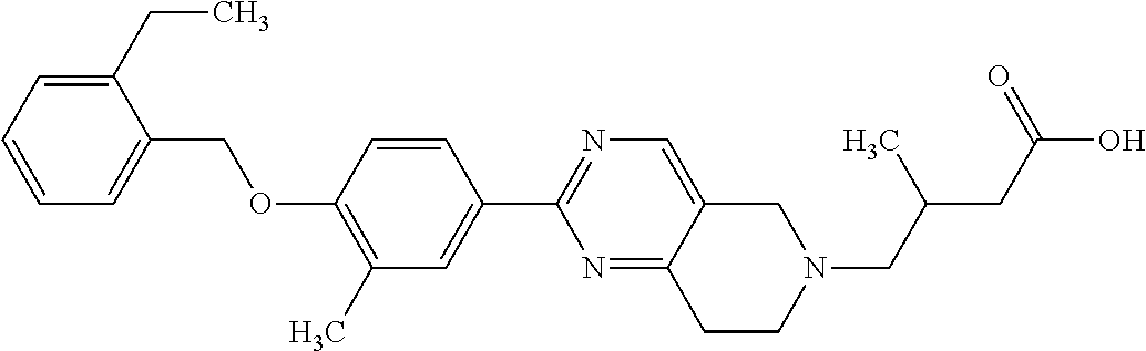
C1=CC=C(CC)C(COC2=C(C)C=C(C3=NC=C4C(=N3)CCN(CC(CC(O)=O)C)C4)C=C2)=C1
